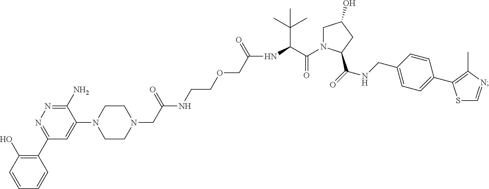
N1(CC(NCCOCC(NC(C(N2CC(O)CC2C(=O)NCC2=CC=C(C3=C(C)N=CS3)C=C2)=O)C(C)(C)C)=O)=O)CCN(C2=CC(C3=C(O)C=CC=C3)=NN=C2N)CC1
